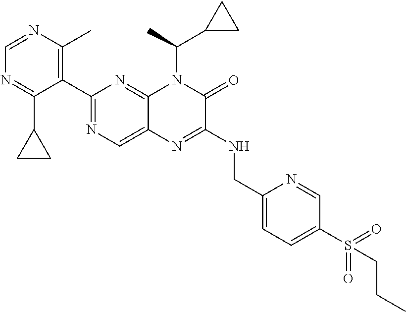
C1(C2=NC=C3C(=N2)N(C(C)C2CC2)C(=O)C(NCC2=CC=C(S(=O)(=O)CCC)C=N2)=N3)=C(C)N=CN=C1C1CC1
